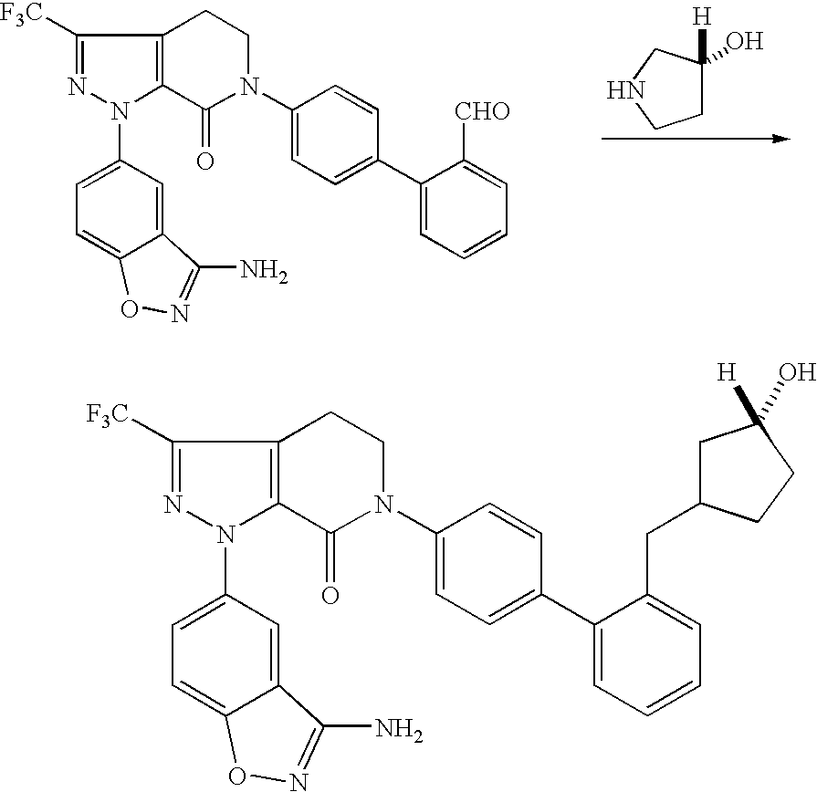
C1C([H])(O)CNC1.C1(=O)N(C2=CC=C(C3=CC=CC=C3[CHO])C=C2)CCC2=C1N(C1=CC=C3C(=C1)C(N)=NO3)N=C2[F3C].C1(=O)N(C2=CC=C(C3=CC=CC=C3CC3CC([H])(O)CC3)C=C2)CCC2=C1N(C1=CC=C3C(=C1)C(N)=NO3)N=C2[F3C]
